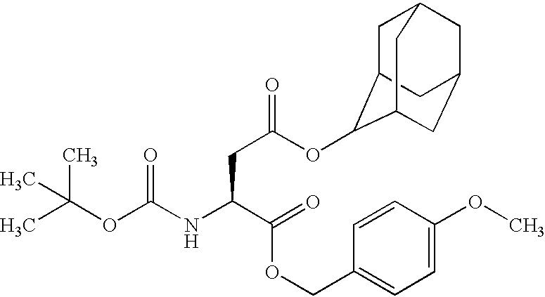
CC(OC(NC(C(OCC1=CC=C(OC)C=C1)=O)CC(OC1C2CC3CC(CC1C3)C2)=O)=O)(C)C
